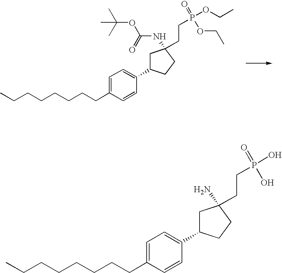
C(CCCCCCC1=CC=C(C2CC(NC(OC(C)(C)C)=O)(CCP(OCC)(=O)OCC)CC2)C=C1)C.C(CCCCCCC1=CC=C(C2CC(N)(CCP(O)(=O)O)CC2)C=C1)C
